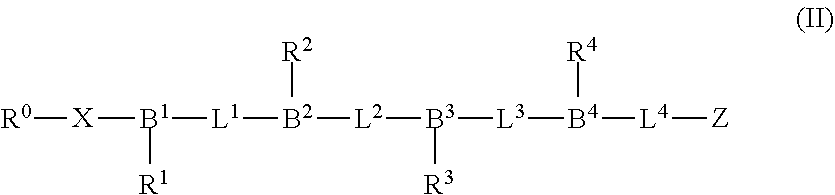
[X]([R0])[B1]([L1][B2]([L2][B3]([R3])[L3][B4]([L4][Z])[R4])[R2])[R1]
